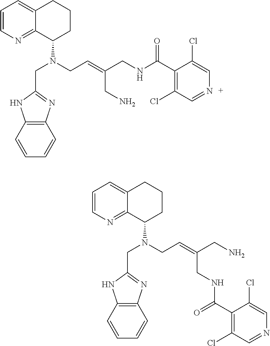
C1=CN=C2C(=C1)CCCC2N(CC1=NC2=C(N1)C=CC=C2)CC=C(CN)CNC(C1=C(Cl)C=NC=C1Cl)=O.C1=CN=C2C(=C1)CCCC2N(CC1=NC2=C(N1)C=CC=C2)CC=C(CNC(=O)C1=C(Cl)C=NC=C1Cl)CN
